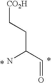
C(C=O)(CC[CO2H])N
